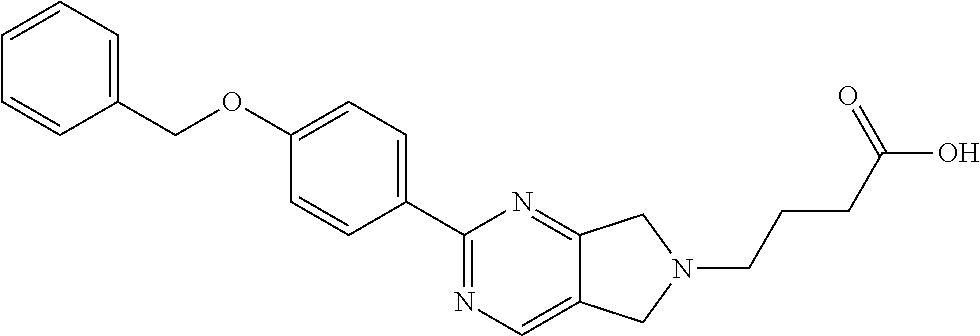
C1=CC=C(COC2=CC=C(C3=NC=C4C(=N3)CN(CCCC(O)=O)C4)C=C2)C=C1
